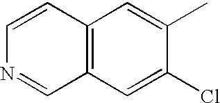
C12=C(C=C(Cl)C(C)=C1)C=NC=C2
